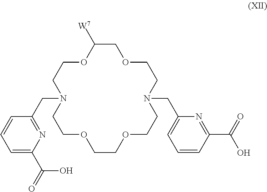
O1C([W7])COCCN(CC2=CC=CC(C(O)=O)=N2)CCOCCOCCN(CC2=NC(C(O)=O)=CC=C2)CC1
